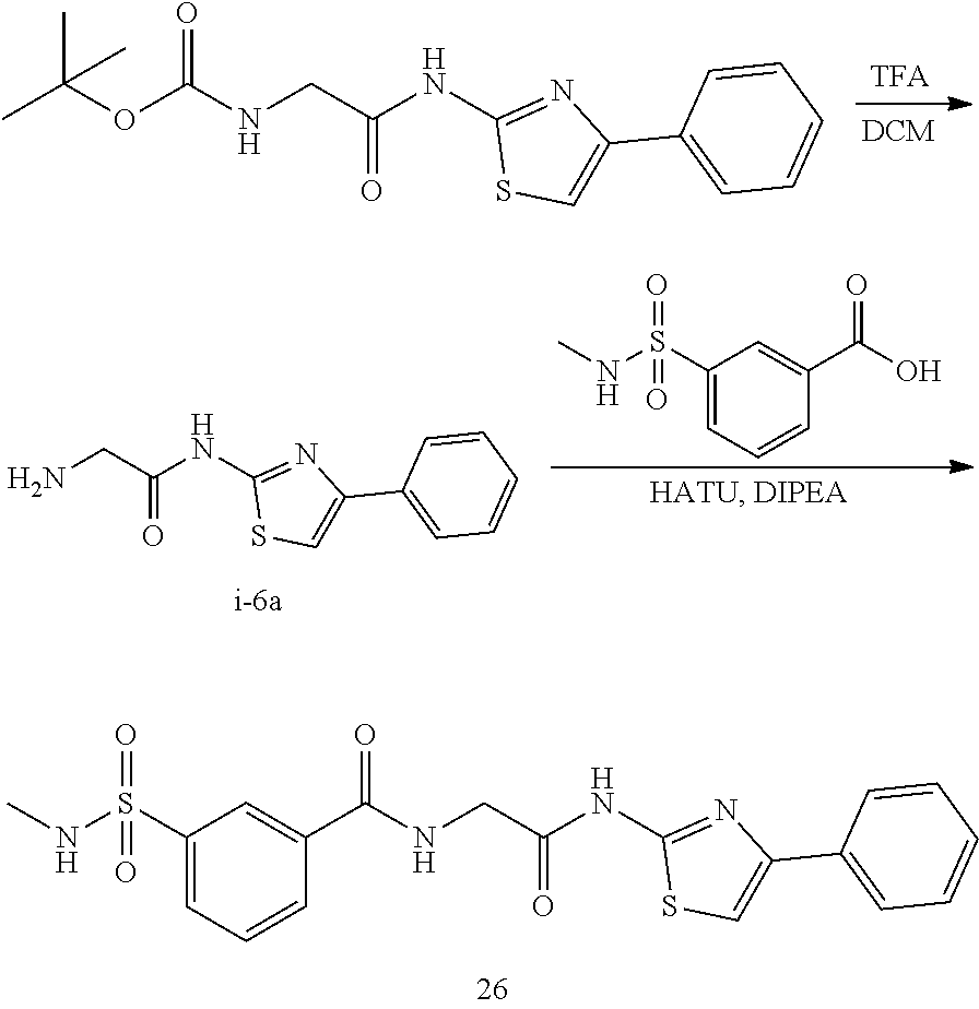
CC(OC(NCC(NC1=NC(C2=CC=CC=C2)=CS1)=O)=O)(C)C.NCC(NC1=NC(C2=CC=CC=C2)=CS1)=O.CNS(C1=CC=CC(C(O)=O)=C1)(=O)=O.N(CC(NC1=NC(C2=CC=CC=C2)=CS1)=O)C(=O)C1=CC(S(=O)(NC)=O)=CC=C1
